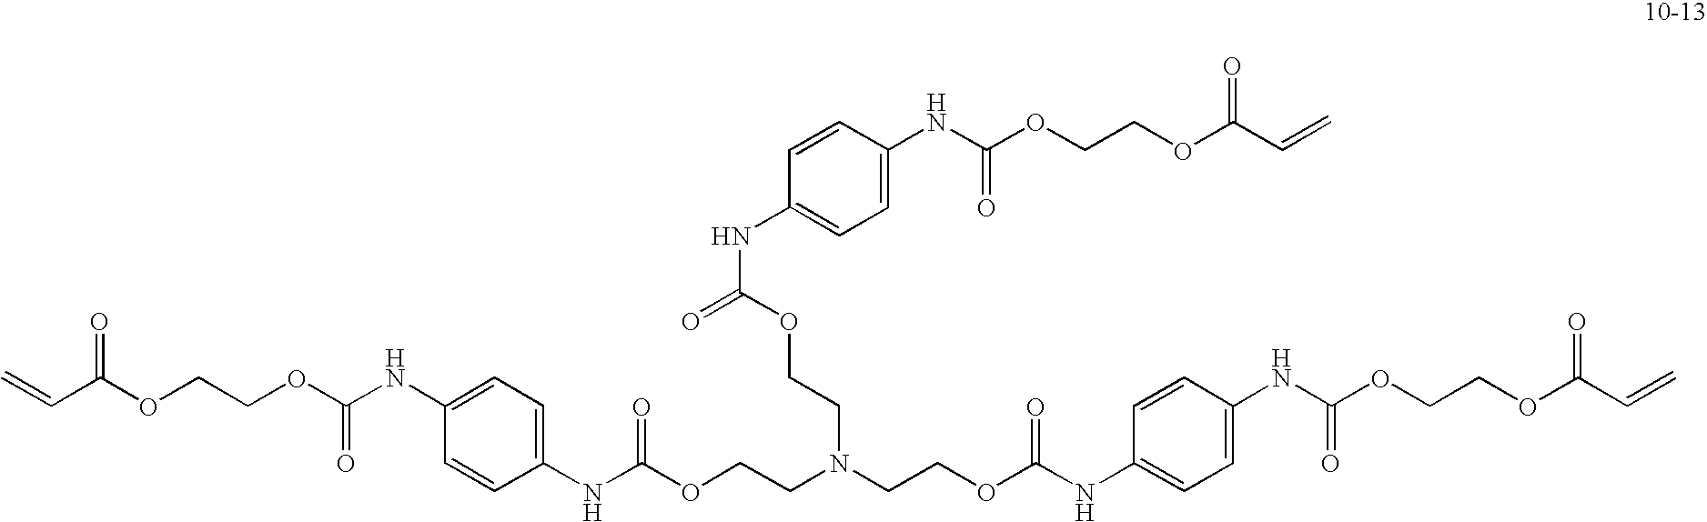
C(C(OCCOC(NC1=CC=C(NC(OCCN(CCOC(NC2=CC=C(NC(OCCOC(=O)C=C)=O)C=C2)=O)CCOC(=O)NC2=CC=C(NC(OCCOC(C=C)=O)=O)C=C2)=O)C=C1)=O)=O)=C
